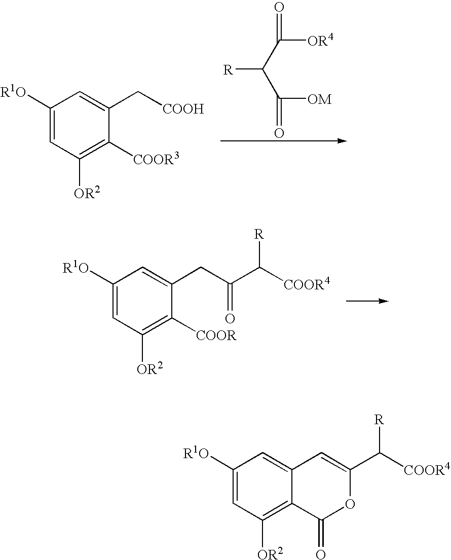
C1([R1O])=CC([OR2])=C([COOR3])C(C[COOH])=C1.[R]C(C([OM])=O)C([OR4])=O.C1([R1O])=CC([OR2])=C([COOR])C(CC(=O)C([R])[COOR4])=C1.C1([R1O])=CC([OR2])=C2C(=C1)C=C(C([R])[COOR4])OC2=O
